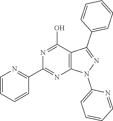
C1=CC=CC(C2=NC3=C(C(O)=N2)C(C2=CC=CC=C2)=NN3C2=CC=CC=N2)=N1
